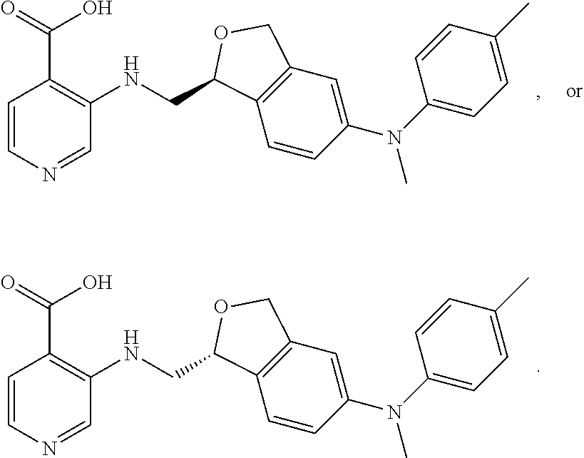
C(NC1=C(C(O)=O)C=CN=C1)C1C2=C(C=C(N(C3=CC=C(C)C=C3)C)C=C2)CO1.C(NC1=C(C(O)=O)C=CN=C1)C1C2=C(C=C(N(C3=CC=C(C)C=C3)C)C=C2)CO1
